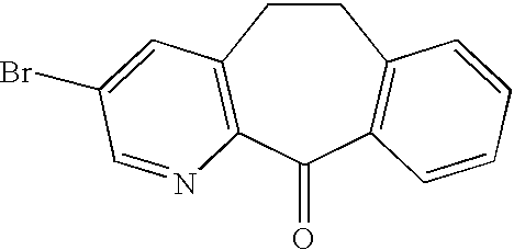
C1CC2=C(C(=O)C3=C1C=CC=C3)N=CC(Br)=C2
